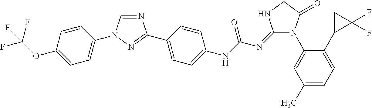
N1=CN(C2=CC=C(OC(F)(F)F)C=C2)N=C1C1=CC=C(NC(N=C2N(C3=CC(C)=CC=C3C3C(F)(F)C3)C(=O)CN2)=O)C=C1
